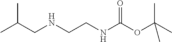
CC(C[H N]CCNC(OC(C)(C)C)=O)C
